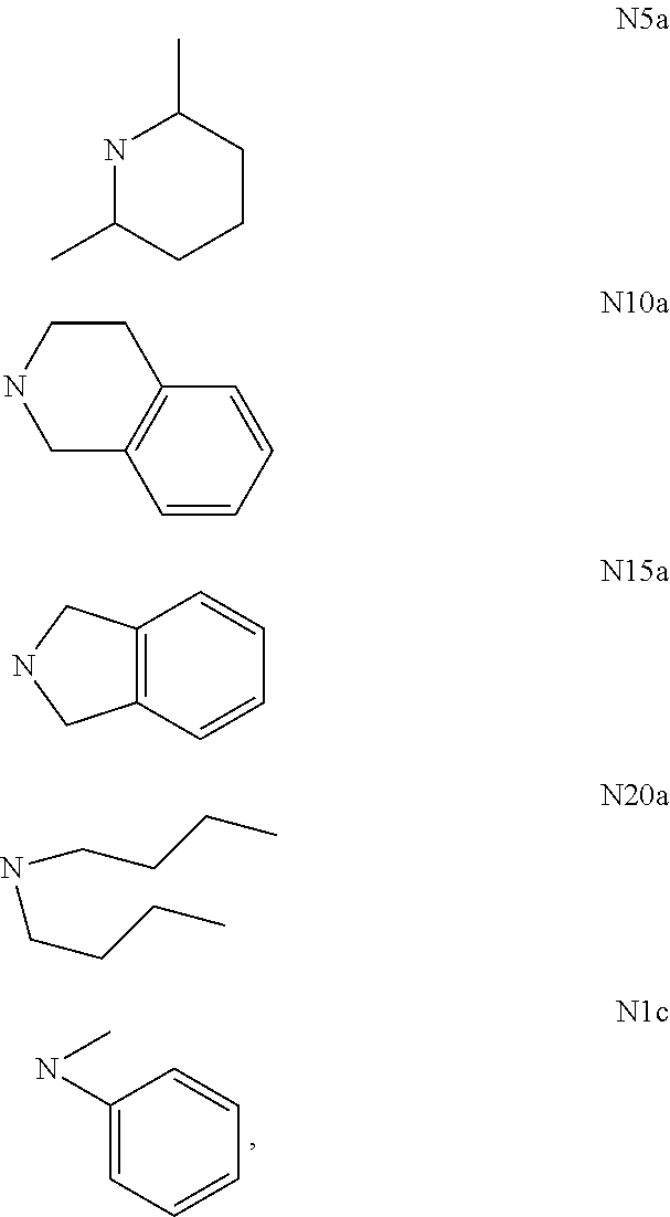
C1(NC)=CC=CC=C1.N1C(C)CCCC1C.C1C2=C(CCN1)C=CC=C2.C12=C(C=CC=C1)CNC2.N(CCCC)CCCC
